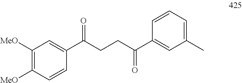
C1([MeO])=C([MeO])C=CC(C(CCC(C2=CC(C)=CC=C2)=O)=O)=C1
